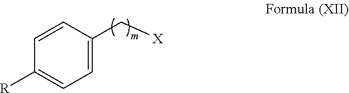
C1=C(C[X])C=CC([R])=C1
